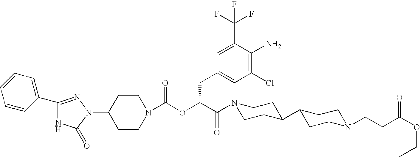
C1(N2N=C(C3=CC=CC=C3)NC2=O)CCN(C(OC(C(=O)N2CCC(C3CCN(CCC(OCC)=O)CC3)CC2)CC2=CC(Cl)=C(N)C(C(F)(F)F)=C2)=O)CC1
